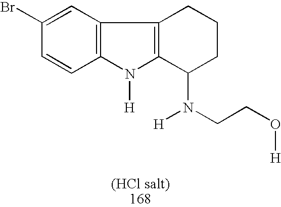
C1(Br)=CC2=C(C=C1)N([H])C1=C2CCCC1N(CCO[H])[H]
